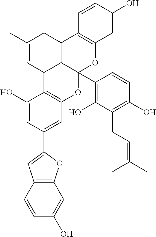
C1(C2=CC3=C(O2)C=C(O)C=C3)=CC2=C(C(O)=C1)C1C3C(C4=C(O)C(CC=C(C)C)=C(O)C=C4)(O2)OC2=C(C3CC(C)=C1)C=CC(O)=C2
